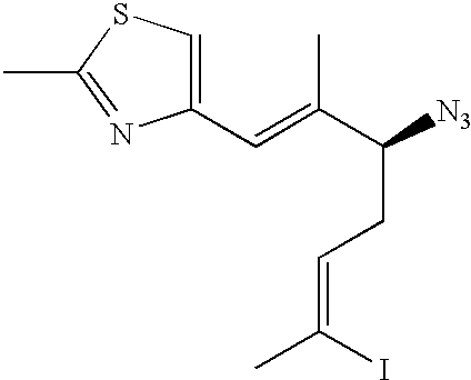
C1(C=C(C([N3])CC=C(I)C)C)=CSC(C)=N1
